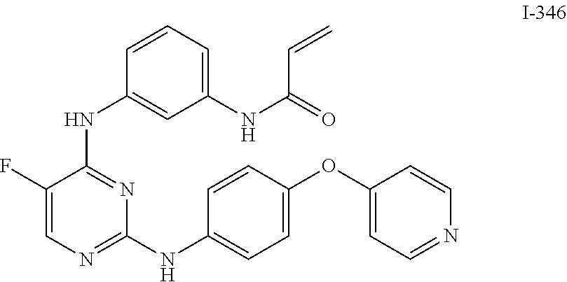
C1(F)=CN=C(NC2=CC=C(OC3=CC=NC=C3)C=C2)N=C1NC1=CC(NC(C=C)=O)=CC=C1
